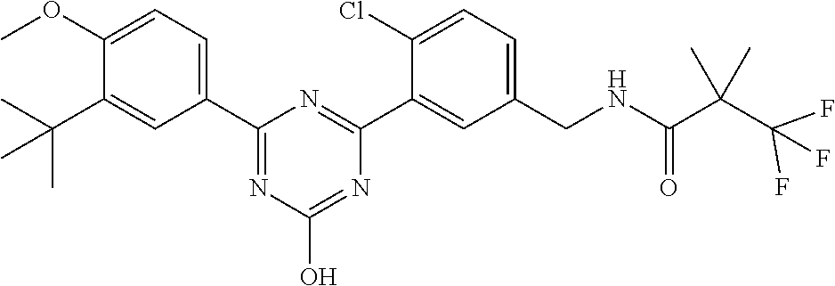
C1(C2=CC=C(OC)C(C(C)(C)C)=C2)=NC(O)=NC(C2=CC(CNC(C(C(F)(F)F)(C)C)=O)=CC=C2Cl)=N1
